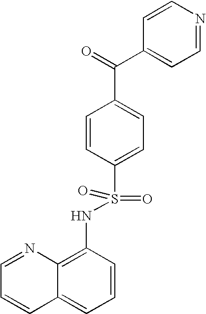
C1=NC2=C(NS(=O)(=O)C3=CC=C(C(C4=CC=NC=C4)=O)C=C3)C=CC=C2C=C1
